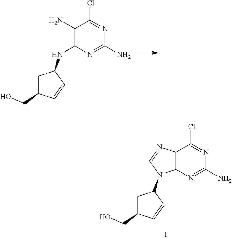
C1(N)=C(NC2CC(CO)C=C2)N=C(N)N=C1Cl.C12=C(N=C(N)N=C1Cl)N(C1CC(CO)C=C1)C=N2
